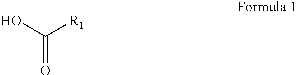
OC(=O)[R1]
